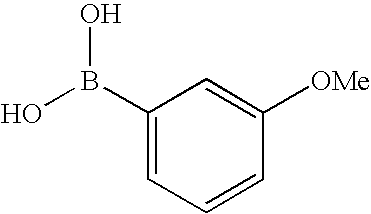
C1(B(O)O)=CC=CC([OMe])=C1
